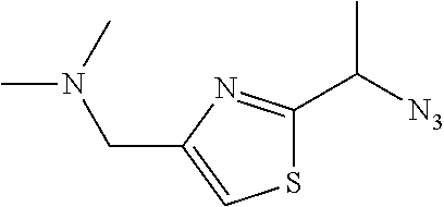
C1(C([N3])C)=NC(CN(C)C)=CS1
